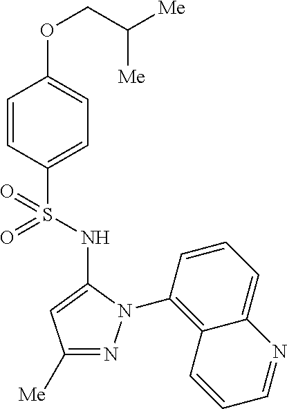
C1(OCC([Me])[Me])=CC=C(S(=O)(=O)NC2=CC([Me])=NN2C2=C3C(=CC=C2)N=CC=C3)C=C1
